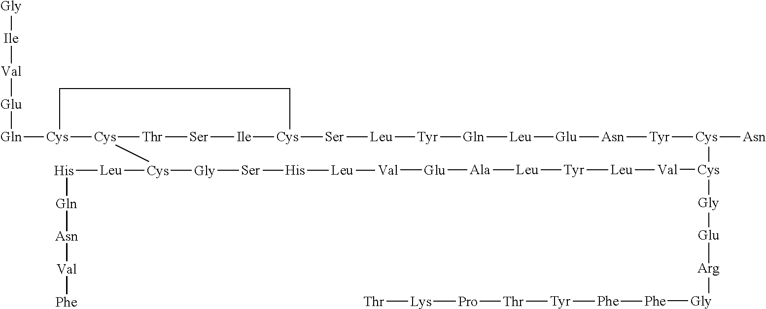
[Gly][Ile][Val][Glu][Gln][Cys]1[Cys]2[Thr][Ser][Ile][Cys]([Ser][Leu][Tyr][Gln][Leu][Glu][Asn][Tyr][Cys]([Asn])[Cys]([Gly][Glu][Arg][Gly][Phe][Phe][Tyr][Thr][Pro][Lys][Thr])[Val][Leu][Tyr][Leu][Ala][Glu][Val][Leu][His][Ser][Gly][Cys]2[Leu][His][Gln][Asn][Val][Phe])CC1
